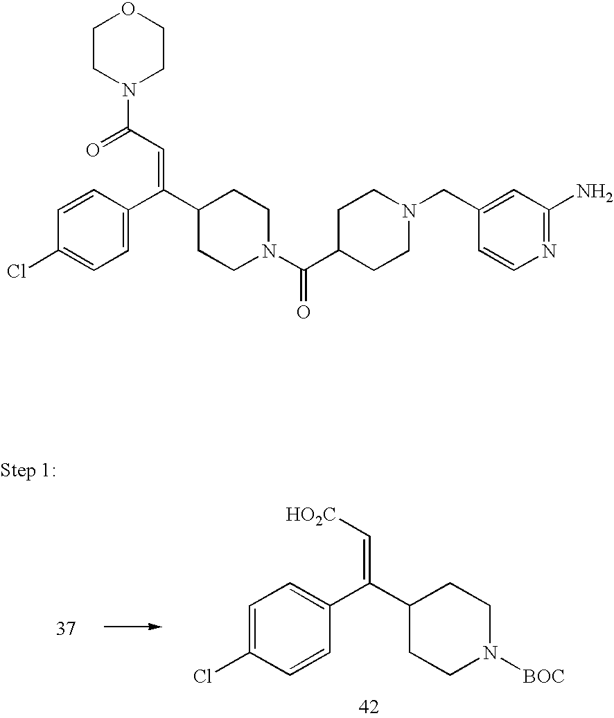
C1(C(C2=CC=C(Cl)C=C2)=C[HO2C])CCN([BOC])CC1.C1(C(C2=CC=C(Cl)C=C2)=CC(N2CCOCC2)=O)CCN(C(C2CCN(CC3=CC(N)=NC=C3)CC2)=O)CC1
